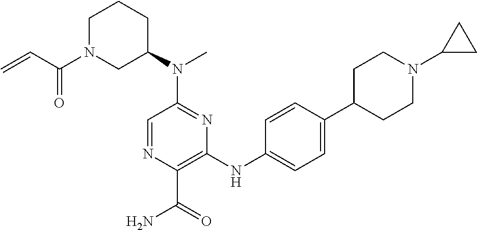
C1=NC(C(=O)N)=C(NC2=CC=C(C3CCN(C4CC4)CC3)C=C2)N=C1N(C1CCCN(C(C=C)=O)C1)C
